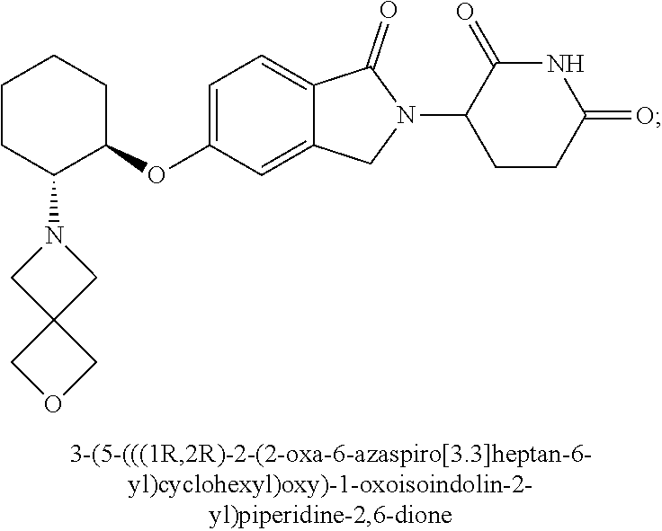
C1=C(OC2CCCCC2N2CC3(C2)COC3)C=C2C(=C1)C(=O)N(C1CCC(=O)NC1=O)C2
